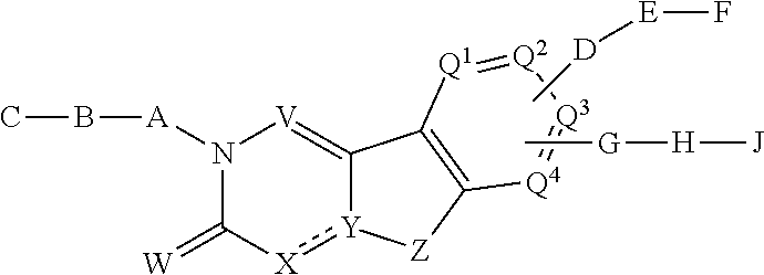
C[G][H][J].CB[A]N1C(=[W])[X]:[Y]2C(=[V]1)C1=C([Z]2)[Q4]=[Q3][Q2]=[Q1]1.C[D][E]F
